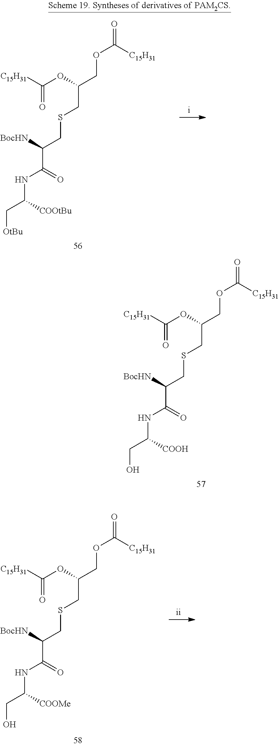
O(C([C15H31])=O)CC(CSCC(C(NC(C[OtBu])[COOtBu])=O)[BocHN])OC([C15H31])=O.O(C([C15H31])=O)CC(CSCC(C(NC(CO)[COOMe])=O)[BocHN])OC([C15H31])=O.O(C([C15H31])=O)CC(CSCC(C(NC(CO)[COOH])=O)[BocHN])OC([C15H31])=O
